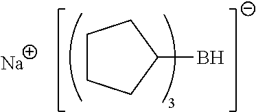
C1(B)CCCC1.[Na]
